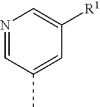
N1=CC(C)=CC([R1])=C1
